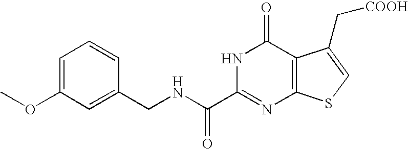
C1(CNC(C2=NC3=C(C(=O)N2)C(C[COOH])=CS3)=O)=CC(OC)=CC=C1
